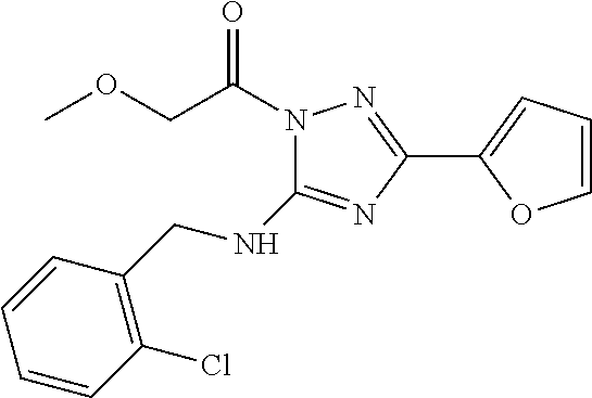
C(OC)C(N1C(NCC2=C(Cl)C=CC=C2)=NC(C2=CC=CO2)=N1)=O
